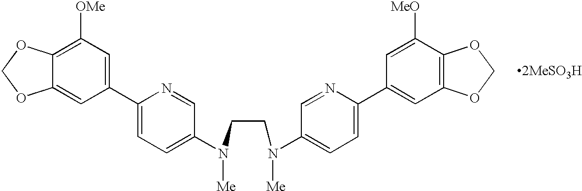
C12=C([OMe])C=C(C3=CC=C(N(CCN(C4=CC=C(C5=CC6=C(C([MeO])=C5)OCO6)N=C4)[Me])[Me])C=N3)C=C1OCO2
